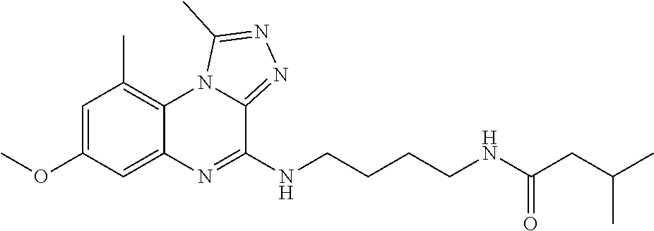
COC1=CC(C)=C2C(=C1)N=C(NCCCCNC(CC(C)C)=O)C1=NN=C(C)N21
